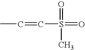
CC=CS(=O)(=O)C
